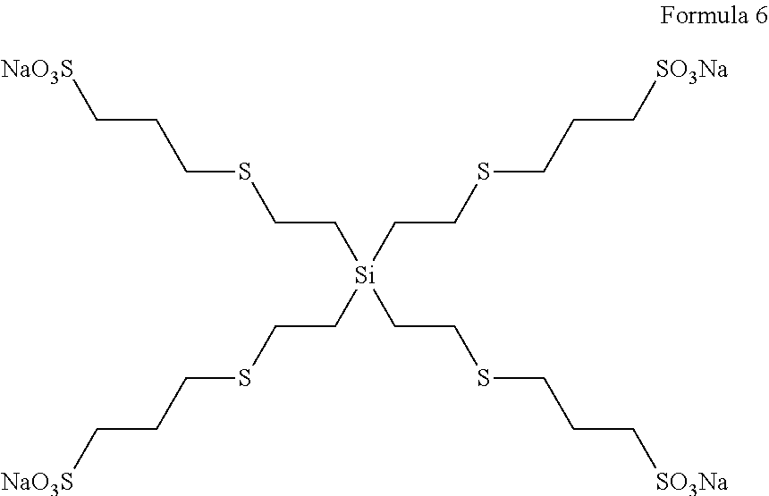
C(CCSCC[Si](CCSCCC[SO3Na])(CCSCCC[NaO3S])CCSCCC[SO3Na])[NaO3S]
